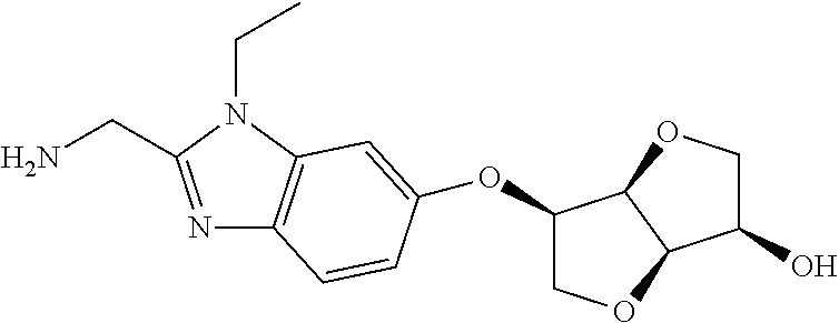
N1=C(CN)N(CC)C2=C1C=CC(OC1COC3C1OCC3O)=C2
